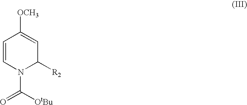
C1=CN(C(=O)[OtBu])C([R2])C=C1[OCH3]
